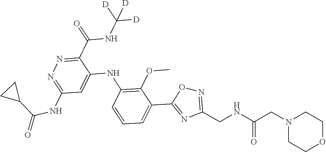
C1(C(NC([D])([D])[D])=O)=NN=C(NC(=O)C2CC2)C=C1NC1=C(OC)C(C2=NC(CNC(CN3CCOCC3)=O)=NO2)=CC=C1
